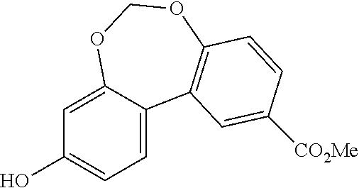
C1=C2C(=CC(O)=C1)OCOC1=C2C=C([CO2Me])C=C1
